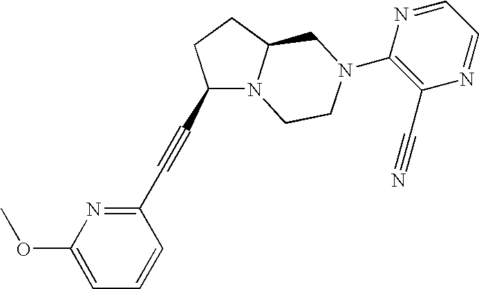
C1(C#CC2N3C(CC2)CN(C2=C(C#N)N=CC=N2)CC3)=NC(OC)=CC=C1
